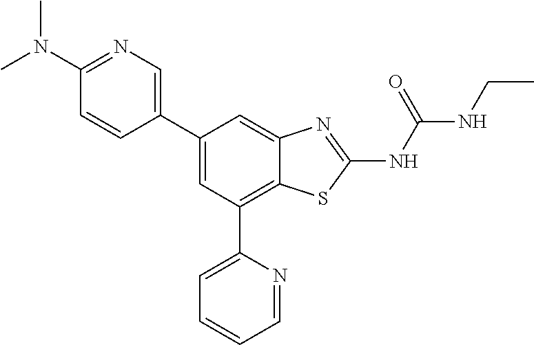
C1(N(C)C)=NC=C(C2=CC(C3=CC=CC=N3)=C3C(=C2)N=C(NC(NCC)=O)S3)C=C1
